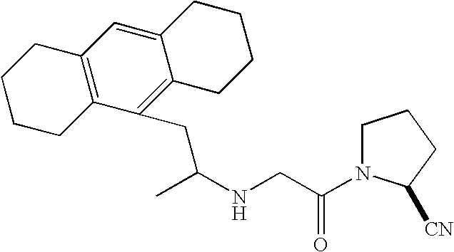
C(NCC(=O)N1CCCC1[CN])(CC1=C2C(=CC3=C1CCCC3)CCCC2)C
